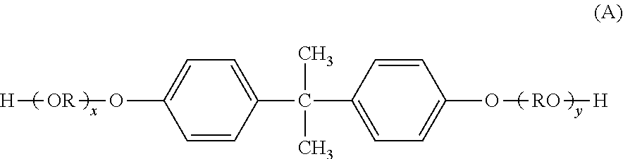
C1=C(O[OR][H])C=CC(C(C2=CC=C(O[RO][H])C=C2)(C)C)=C1
